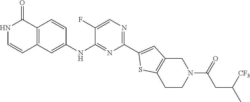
N1C=CC2=C(C1=O)C=CC(NC1=NC(C3=CC4=C(S3)CCN(C(CC([CF3])C)=O)C4)=NC=C1F)=C2
